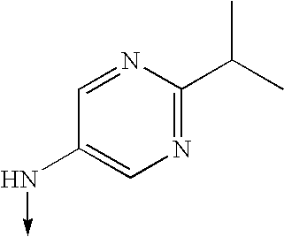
C1=NC(C(C)C)=NC=C1N->C
